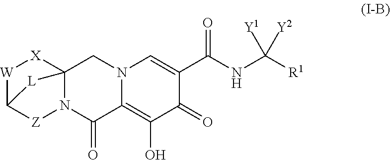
[W]1C2[Z]N3C([X]1)(CN1C(=C(O)C(=O)C(C(NC([R1])([Y1])[Y2])=O)=C1)C3=O)[L]2
